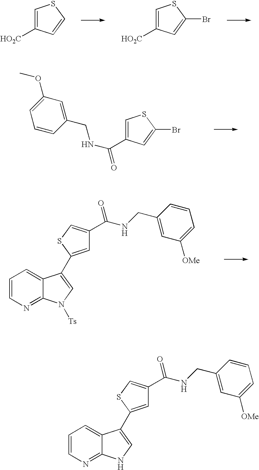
C1=C([HO2C])C=CS1.C1=C([HO2C])C=C(Br)S1.O(C1=CC=CC(CNC(=O)C2=CSC(Br)=C2)=C1)C.C1=CN=C2C(=C1)C(C1=CC(C(NCC3=CC([OMe])=CC=C3)=O)=CS1)=CN2[Ts].C1=CN=C2C(=C1)C(C1=CC(C(NCC3=CC([OMe])=CC=C3)=O)=CS1)=CN2
